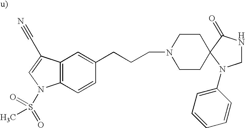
C12=C(C=CC(CCCN3CCC4(CC3)C(=O)NCN4C3=CC=CC=C3)=C1)N(S(=O)(=O)C)C=C2C#N
